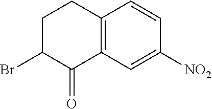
C12=C(C=C([NO2])C=C1)C(=O)C(Br)CC2
